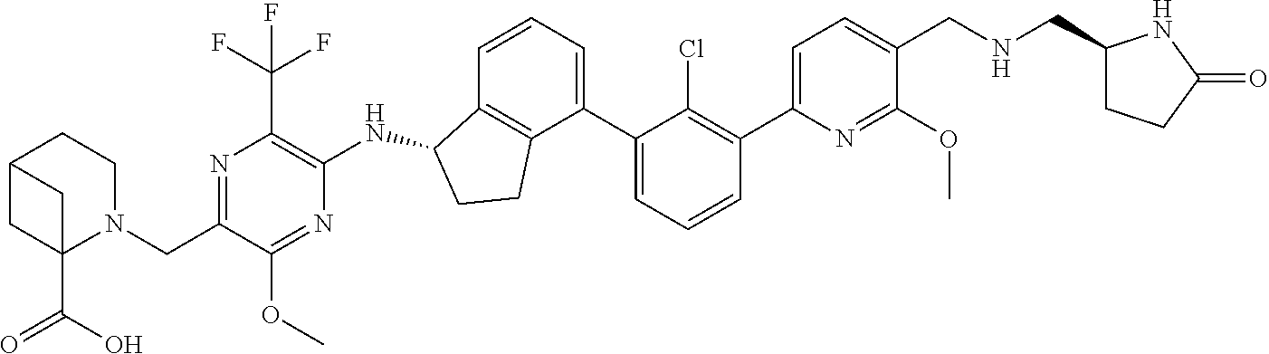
C(C1=NC(C(F)(F)F)=C(NC2C3=C(CC2)C(C2=CC=CC(C4=CC=C(CNCC5CCC(=O)N5)C(OC)=N4)=C2Cl)=CC=C3)N=C1OC)N1CCC2CC1(C(O)=O)C2
